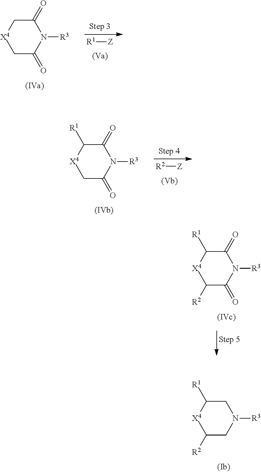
[R1][Z].C1C(=O)N([R3])C(=O)C[X4]1.[R2][Z].C1C(=O)N([R3])C(=O)C([R1])[X4]1.C1([R2])C(=O)N([R3])C(=O)C([R1])[X4]1.C1([R2])CN([R3])CC([R1])[X4]1
